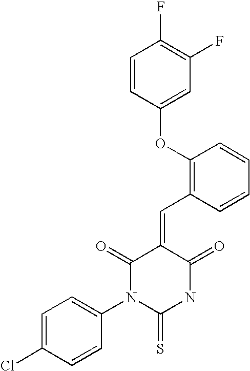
C1=CC(OC2=C(C=C3C(=O)N(C4=CC=C(Cl)C=C4)C(=S)NC3=O)C=CC=C2)=CC(F)=C1F
